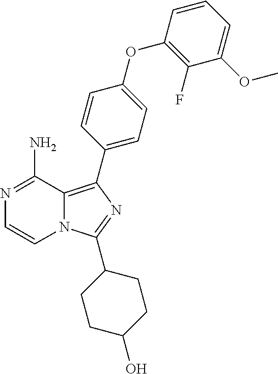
C12=C(C3=CC=C(OC4=C(F)C(OC)=CC=C4)C=C3)N=C(C3CCC(O)CC3)N1C=CN=C2N
